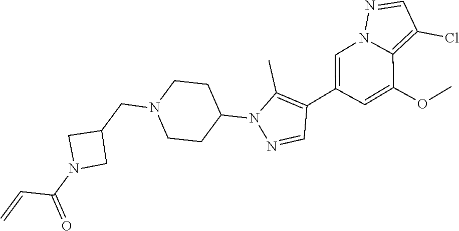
C1=C(C2=C(C)N(C3CCN(CC4CN(C(=O)C=C)C4)CC3)N=C2)C=C(OC)C2=C(Cl)C=NN12
